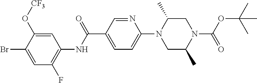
C1=C(O[CF3])C(Br)=CC(F)=C1NC(C1=CC=C(N2CC(C)N(C(OC(C)(C)C)=O)CC2C)N=C1)=O
